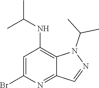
C1=C(Br)N=C2C(=C1NC(C)C)N(C(C)C)N=C2
